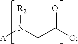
[A]N(CC([G])=O)[R2]
